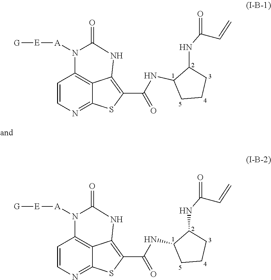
C1=CN=C2C3=C1N([A][E][G])C(=O)NC3=C(C(NC1CCCC1NC(C=C)=O)=O)S2.C1=CN=C2C3=C1N([A][E][G])C(=O)NC3=C(C(NC1CCCC1NC(C=C)=O)=O)S2
